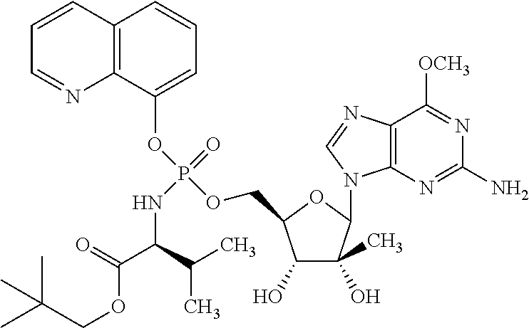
C1(OP(OCC2C(O)C(O)(C)C(N3C4=C(N=C3)C([OCH3])=NC(N)=N4)O2)(=O)NC(C(=O)OCC(C)(C)C)C(C)C)=CC=CC2=C1N=CC=C2
